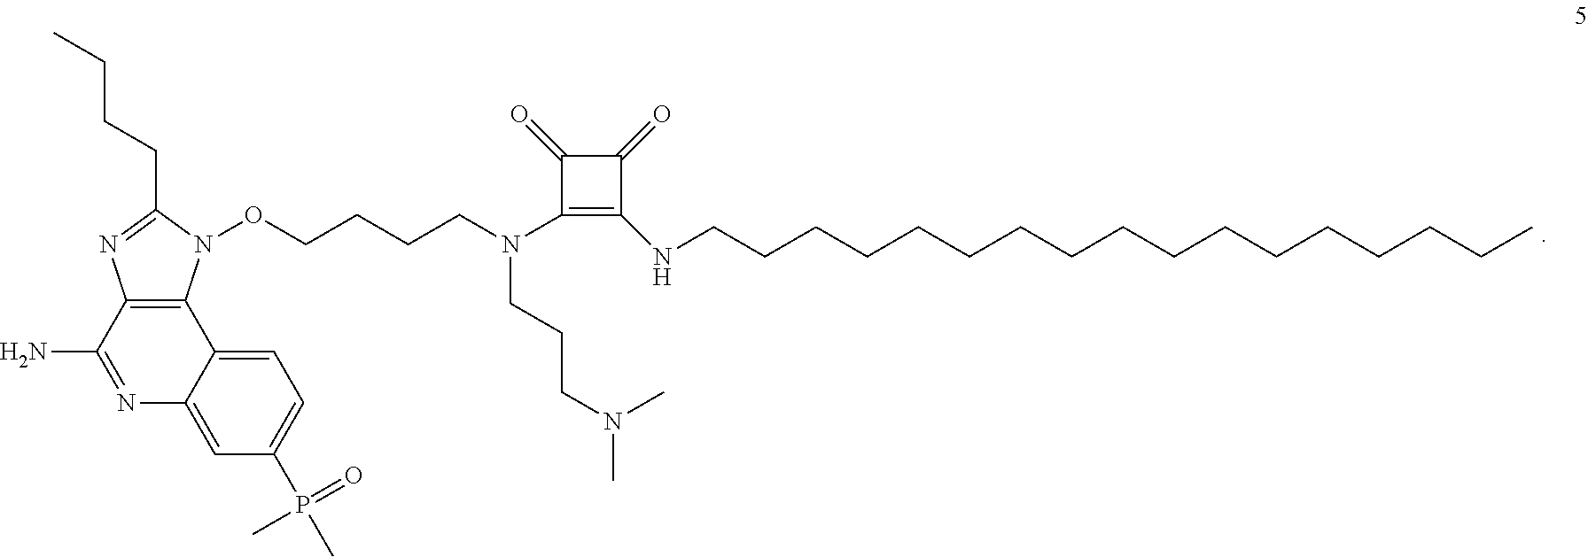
C12=C(C(N)=NC3=CC(P(C)(=O)C)=CC=C13)N=C(CCCC)N2OCCCCN(C1=C(NCCCCCCCCCCCCCCCCC)C(=O)C1=O)CCCN(C)C
